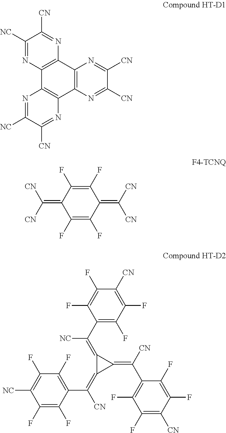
C1([NC])=NC2=C(N=C1[CN])C1=C(C3=C2N=C([NC])C([CN])=N3)N=C([CN])C([CN])=N1.C1(F)=C(F)C(=C([CN])[CN])C(F)=C(F)C1=C([CN])[CN].C1(=C(C2=C(F)C(F)=C([CN])C(F)=C2F)[NC])C(=C([CN])C2=C(F)C(F)=C([NC])C(F)=C2F)C1=C([CN])C1=C(F)C(F)=C([CN])C(F)=C1F
